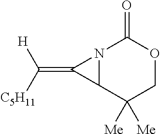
N12C(C([Me])([Me])COC1=O)C2=C([C5H11])[H]
